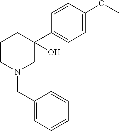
C1CN(CC2=CC=CC=C2)CC(C2=CC=C(OC)C=C2)(O)C1
